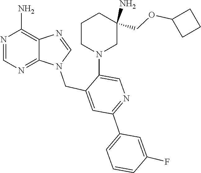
C1=NC2=C(N)N=CN=C2N1CC1=CC(C2=CC=CC(F)=C2)=NC=C1N1CCCC(COC2CCC2)(N)C1
